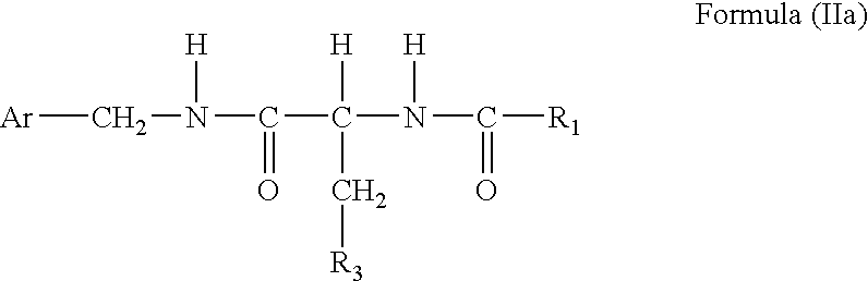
[Ar]CN([H])C(C([H])(N([H])C([R1])=O)C[R3])=O
